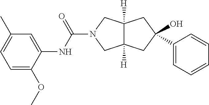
OC1(C2=CC=CC=C2)CC2([H])C([H])(CN(C(NC3=CC(C)=CC=C3OC)=O)C2)C1
